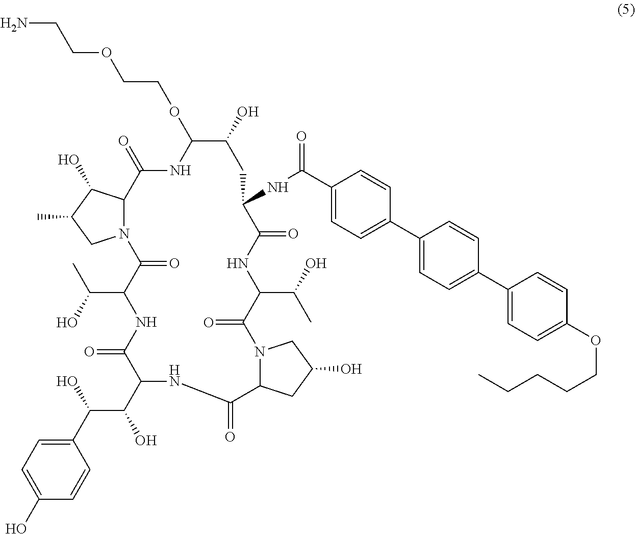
C(C1C(=O)N2C(C(O)C(C)C2)C(=O)NC(OCCOCCN)C(O)CC(NC(=O)C2=CC=C(C3=CC=C(C4=CC=C(OCCCCC)C=C4)C=C3)C=C2)C(=O)NC(C(O)C)C(=O)N2C(CC(O)C2)C(=O)NC(C(C(O)C2=CC=C(O)C=C2)O)C(=O)N1)(C)O
